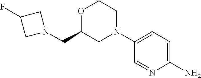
C1(N)=CC=C(N2CCOC(CN3CC(F)C3)C2)C=N1
